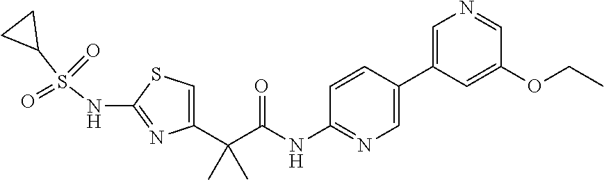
C1=C(C(C(NC2=NC=C(C3=CN=CC(OCC)=C3)C=C2)=O)(C)C)N=C(NS(C2CC2)(=O)=O)S1
